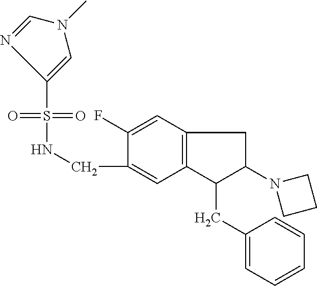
C(C1=CC2=C(C=C1F)CC(N1CCC1)C2CC1=CC=CC=C1)NS(=O)(=O)C1=CN(C)C=N1
